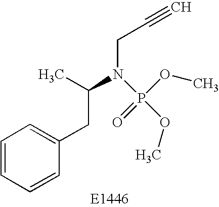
C1=CC=CC(CC(N(CC#C)P(OC)(OC)=O)C)=C1
